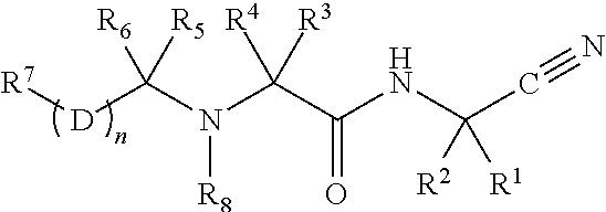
[R7][D]C(N(C(C(NC(C#N)([R2])[R1])=O)([R4])[R3])[R8])([R5])[R6]
